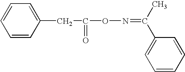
C1=CC=CC(CC(ON=C(C)C2=CC=CC=C2)=O)=C1
